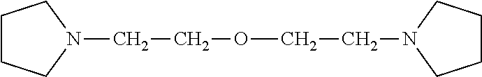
C1CCN(CCOCCN2CCCC2)C1
